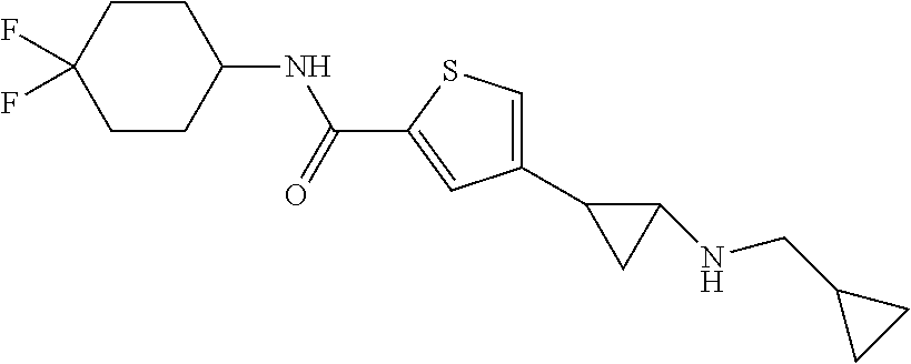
C1(C2CC2NCC2CC2)=CSC(C(=O)NC2CCC(F)(F)CC2)=C1
